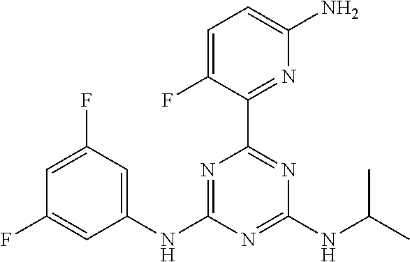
C1(NC2=NC(C3=NC(N)=CC=C3F)=NC(NC(C)C)=N2)=CC(F)=CC(F)=C1
